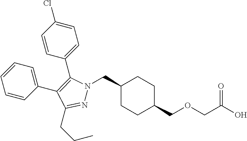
C1(CN2N=C(CCC)C(C3=CC=CC=C3)=C2C2=CC=C(Cl)C=C2)CCC(COCC(O)=O)CC1
